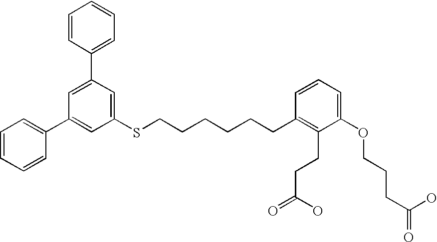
C1=C(C2=CC=CC=C2)C=C(SCCCCCCC2=C(CCC(=O)O)C(OCCCC(=O)O)=CC=C2)C=C1C1=CC=CC=C1
